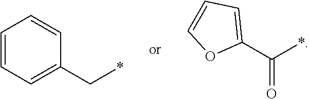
C1=CC=C(C*)C=C1.C1(C(*)=O)=CC=CO1
